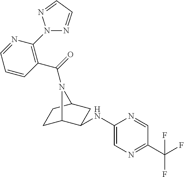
C1C2C(NC3=CN=C(C(F)(F)F)C=N3)CC(C1)N2C(=O)C1=C(N2N=CC=N2)N=CC=C1
